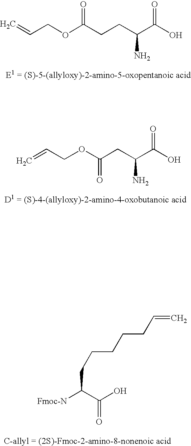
C=CCOC(CCC(C(O)=O)N)=O.C=CCOC(CC(C(O)=O)N)=O.[Fmoc-N]C(C(O)=O)CCCCCC=C
